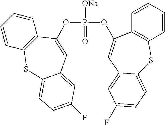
P([ONa])(=O)(OC1=CC2=CC(F)=CC=C2SC2=C1C=CC=C2)OC1=CC2=CC(F)=CC=C2SC2=C1C=CC=C2
